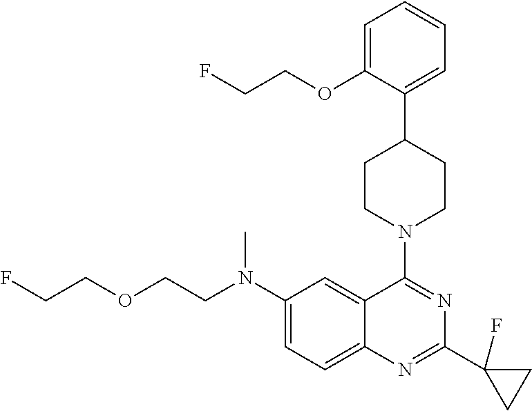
C1(N(CCOCCF)C)=CC=C2C(=C1)C(N1CCC(C3=CC=CC=C3OCCF)CC1)=NC(C1(F)CC1)=N2
